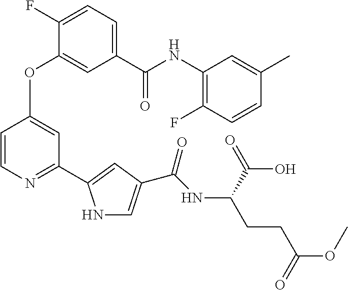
C1=C(C(NC2=C(F)C=CC(C)=C2)=O)C=C(OC2=CC(C3=CC(C(NC(CCC(OC)=O)C(=O)O)=O)=CN3)=NC=C2)C(F)=C1
